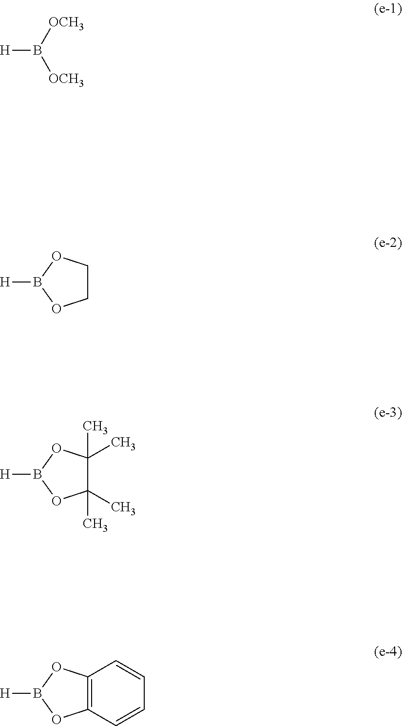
[H]B([OCH3])[OCH3].[H]B1OCCO1.[H]B1OC(C)(C)C(C)(C)O1.[H]B1OC2=C(O1)C=CC=C2
